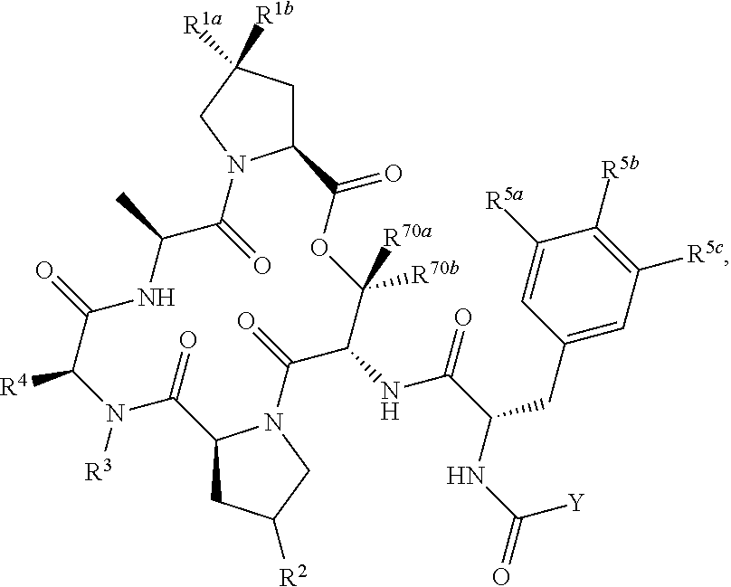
C12CC([R1b])([R1a])CN1C(=O)C(C)NC(=O)C([R4])N([R3])C(=O)C1CC([R2])CN1C(=O)C(NC(C(NC(=O)[Y])CC1=CC([R5c])=C([R5b])C([R5a])=C1)=O)C([R70b])([R70a])OC2=O
